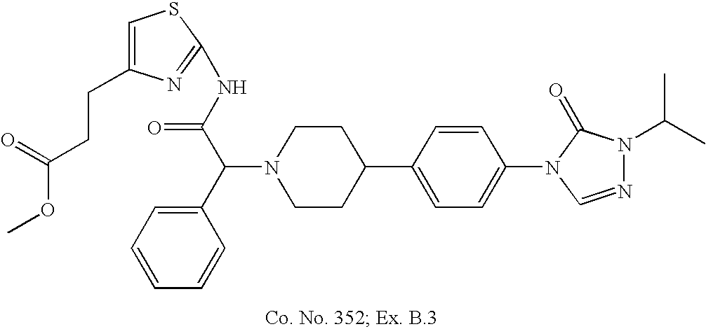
N1(C(C2=CC=CC=C2)C(NC2=NC(CCC(OC)=O)=CS2)=O)CCC(C2=CC=C(N3C=NN(C(C)C)C3=O)C=C2)CC1
